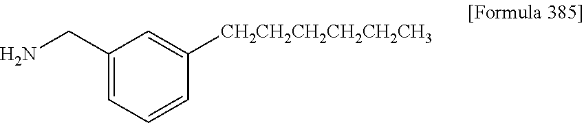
NCC1=CC=CC([CH2CH2CH2CH2CH2CH3])=C1
